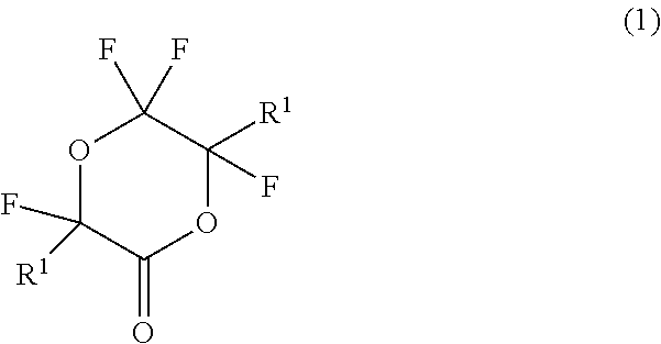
O1C([R1])(F)C(=O)OC(F)([R1])C1(F)F
